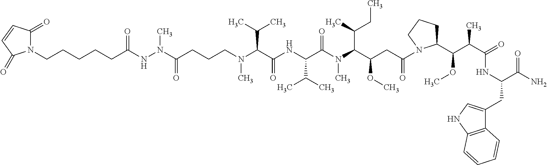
C(C(C(N(C(C(NC(C(N(CCCC(=O)N(NC(CCCCCN1C(=O)C=CC1=O)=O)C)C)C(C)C)=O)C(C)C)=O)C)C(C)CC)OC)C(=O)N1C(C(C(C(=O)NC(CC2=CNC3=C2C=CC=C3)C(N)=O)C)OC)CCC1
